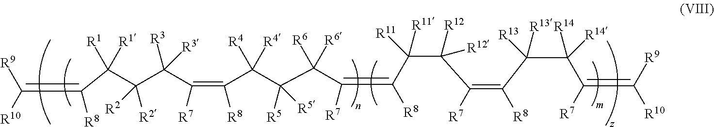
C(=C([R8])C(C([R2])([R2])C(C([R7])=C([R8])C(C([R5])([R5])C(C(=C([R8])C(C(C(=C(C(C(C(=C([R9])[R10])[R7])([R14])[R14])([R13])[R13])[R8])[R7])([R12])[R12])([R11])[R11])[R7])([R6])[R6])([R4])[R4])([R3])[R3])([R1])[R1])([R9])[R10]
